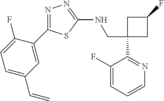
C1(CNC2=NN=C(C3=CC(C=C)=CC=C3F)S2)(C2=NC=CC=C2F)CC(F)C1
